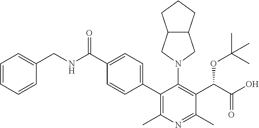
C1=CC=CC(CNC(C2=CC=C(C3=C(C)N=C(C)C(C(C(O)=O)OC(C)(C)C)=C3N3CC4C(C3)CCC4)C=C2)=O)=C1
